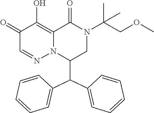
C1(C(C2=CC=CC=C2)C2=CC=CC=C2)CN(C(COC)(C)C)C(=O)C2=C(O)C(=O)C=NN12
